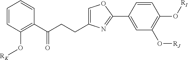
C1=C(CCC(C2=C(O[RK])C=CC=C2)=O)N=C(C2=CC(O[RJ])=C(O[RI])C=C2)O1
